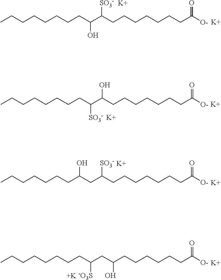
CCCCCCCCC(C(CCCCCCCC([O-])=O)[SO3-])O.[K].[K].CCCCCCCCC(C(CCCCCCCC([O-])=O)O)[SO3-].[K].[K].CCCCCCCC(CC(CCCCCCCC([O-])=O)[SO3-])O.[K].[K].CCCCCCCCC(CC(CCCCCCC([O-])=O)O)[-O3S].[K].[K]
